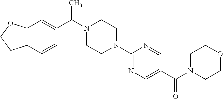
C12=C(C=C(C(N3CCN(C4=NC=C(C(N5CCOCC5)=O)C=N4)CC3)C)C=C1)OCC2
